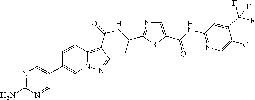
N1=C(N)N=CC(C2=CN3C(=C(C(=O)NC(C)C4=NC=C(C(NC5=NC=C(Cl)C(C(F)(F)F)=C5)=O)S4)C=N3)C=C2)=C1
